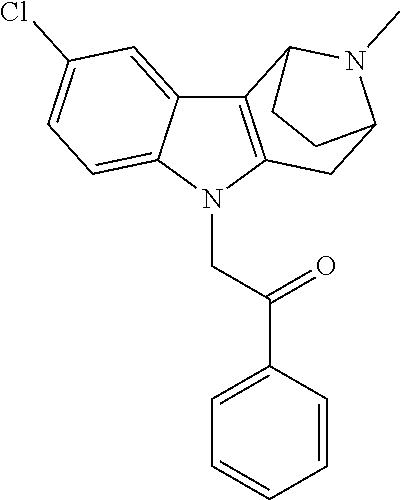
C12=C(N(CC(C3=CC=CC=C3)=O)C3=CC=C(Cl)C=C13)CC1N(C)C2CC1
